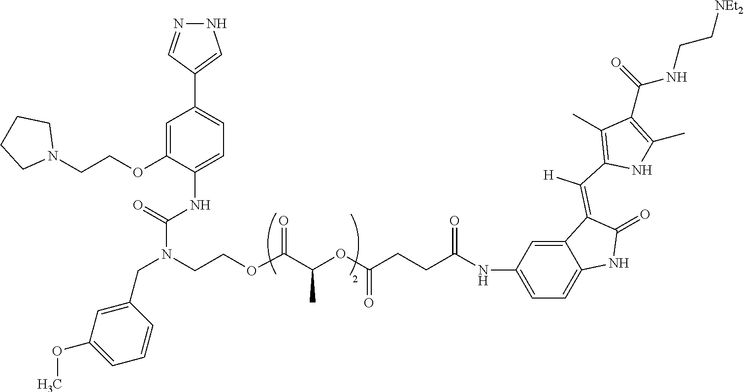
N1N=CC(C2=CC=C(NC(N(CCOC(C(OC(CCC(=O)NC3=CC=C4C(=C3)C(=C(C3=C(C)C(C(=O)NCC[NEt2])=C(C)N3)[H])C(=O)N4)=O)C)=O)CC3=CC(OC)=CC=C3)=O)C(OCCN3CCCC3)=C2)=C1
